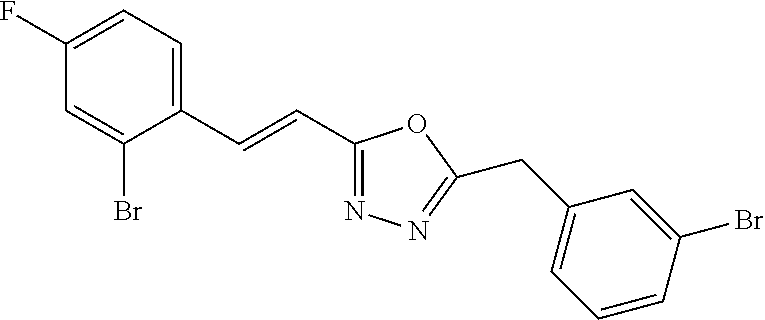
C1(F)=CC=C(C=CC2=NN=C(CC3=CC=CC(Br)=C3)O2)C(Br)=C1
